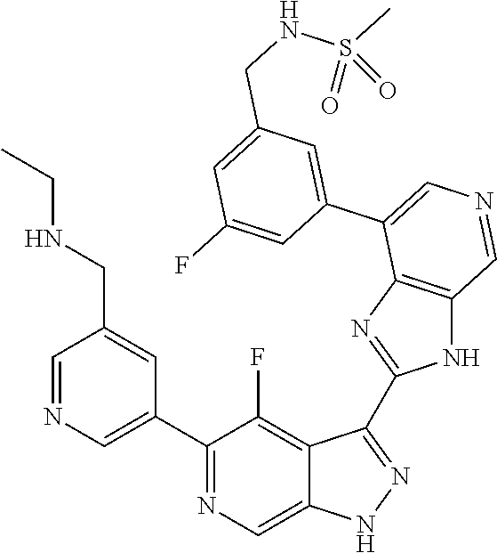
C1(C2=CN=CC(CNCC)=C2)=NC=C2C(=C1F)C(C1=NC3=C(N1)C=NC=C3C1=CC(CNS(C)(=O)=O)=CC(F)=C1)=NN2
